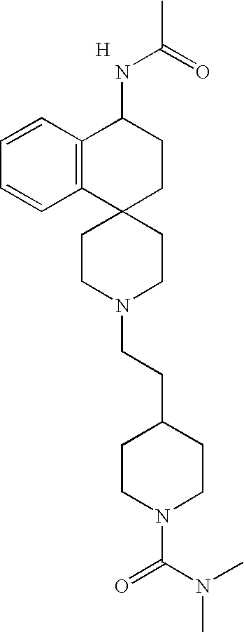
C12(CCN(CCC3CCN(C(N(C)C)=O)CC3)CC1)CCC(NC(C)=O)C1=C2C=CC=C1.[H]
